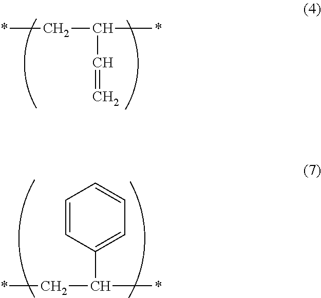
*CC(C=C)*.*CC(*)C1=CC=CC=C1
